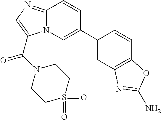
C1=C(C2=CN3C(=NC=C3C(N3CCS(=O)(=O)CC3)=O)C=C2)C=CC2=C1N=C(N)O2
